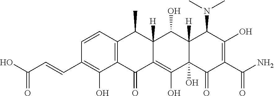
C1=CC2=C(C(O)=C1C=CC(=O)O)C(=O)C1=C(O)C3(O)C([H])(C(O)C1([H])C2C)C(N(C)C)C(O)=C(C(N)=O)C3=O
